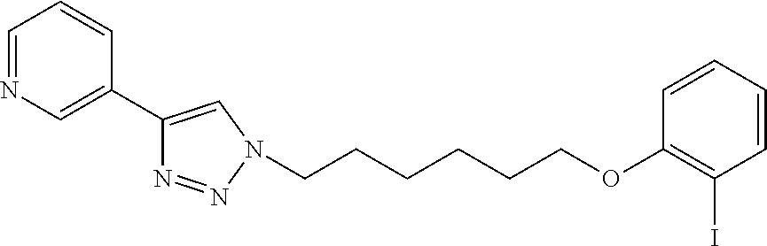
C1=CC=CC(OCCCCCCN2N=NC(C3=CN=CC=C3)=C2)=C1I
